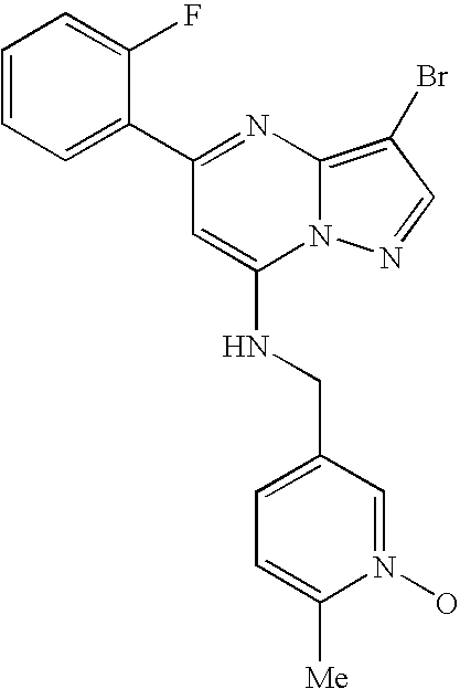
C1(C2=CC=CC=C2F)=NC2=C(Br)C=NN2C(NCC2=CC=C([Me])N(O)=C2)=C1
